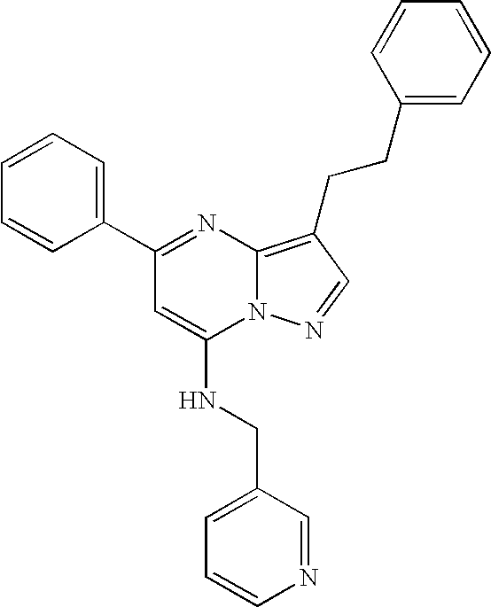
C1(C2=CC=CC=C2)=NC2=C(CCC3=CC=CC=C3)C=NN2C(NCC2=CC=CN=C2)=C1
